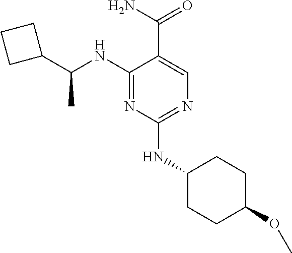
C1(NC(C2CCC2)C)=NC(NC2CCC(OC)CC2)=NC=C1C(N)=O
